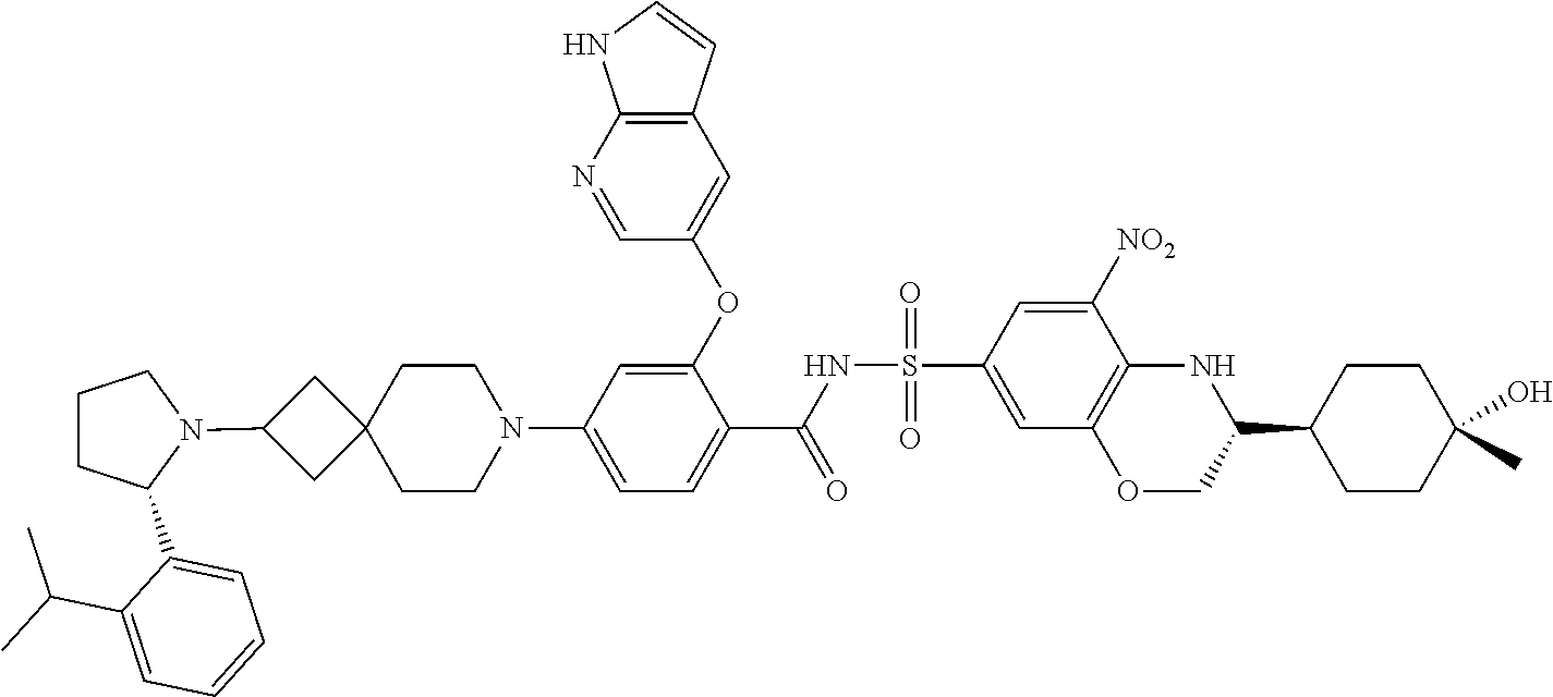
C1CC(C2=CC=CC=C2C(C)C)N(C2CC3(C2)CCN(C2=CC=C(C(NS(C4=CC5=C(C([NO2])=C4)NC(C4CCC(O)(C)CC4)CO5)(=O)=O)=O)C(OC4=CC5=C(N=C4)NC=C5)=C2)CC3)C1
